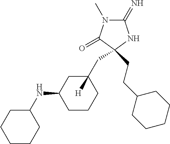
C1(=N)N(C)C(=O)C(CC2([H])CC(NC3CCCCC3)CCC2)(CCC2CCCCC2)N1
